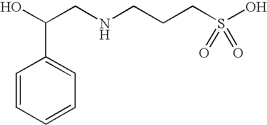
C(CNCCCS(O)(=O)=O)(O)C1=CC=CC=C1
